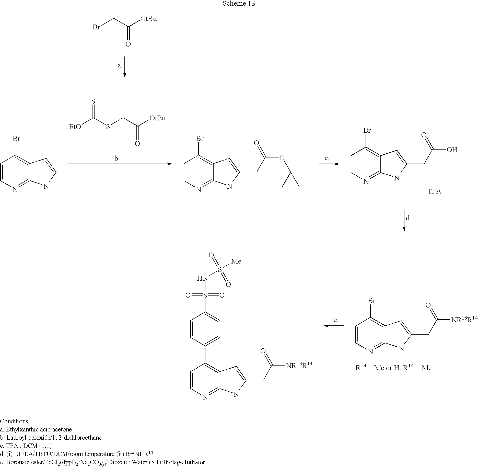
BrCC([OtBu])=O.C1=CN=C2C(=C1Br)C=CN2.[EtO]C(SCC([OtBu])=O)=S.C1=CN=C2C(=C1Br)C=C(CC(OC(C)(C)C)=O)N2.C1=CN=C2C(=C1Br)C=C(CC(O)=O)N2.C1=CC(C2=C3C(=NC=C2)NC(CC([NR13R14])=O)=C3)=CC=C1S(NS([Me])(=O)=O)(=O)=O.C1=CN=C2C(=C1Br)C=C(CC([NR13R14])=O)N2
